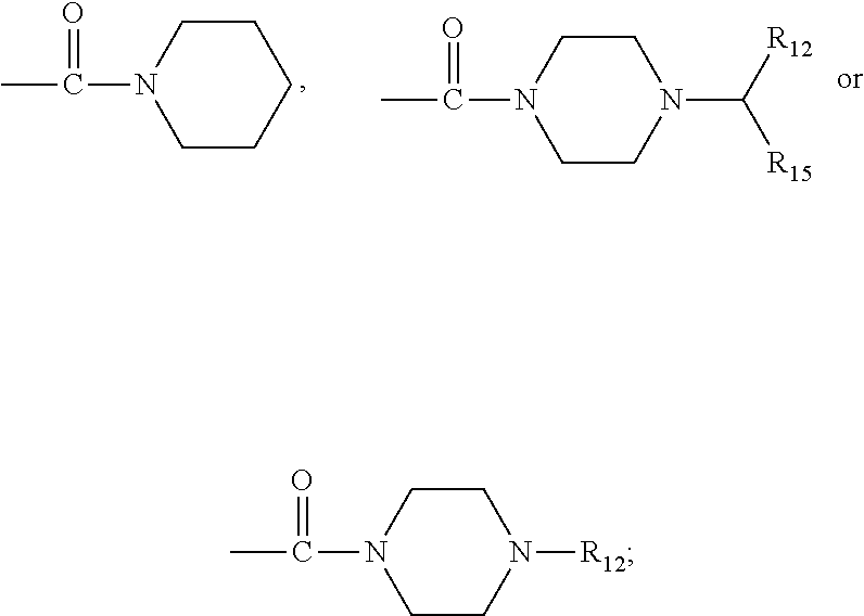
C1CCCCN1C(=O)C.C1CN(C([R12])[R15])CCN1C(=O)C.C1CN([R12])CCN1C(=O)C
